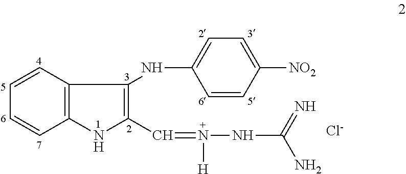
C12=C(C=CC=C1)C(NC1=CC=C([NO2])C=C1)=C(C=N([H])NC(N)=N)N2.[Cl-]
